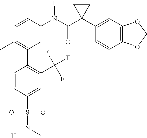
C1=CC(N(C(C2(C3=CC4=C(C=C3)OCO4)CC2)=O)[H])=CC(C2=C(C(F)(F)F)C=C(S(=O)(=O)NC)C=C2)=C1C.[H]
